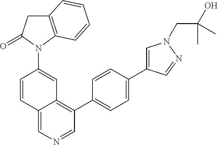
C12=CN=CC(C3=CC=C(C4=CN(CC(O)(C)C)N=C4)C=C3)=C1C=C(N1C3=C(CC1=O)C=CC=C3)C=C2
